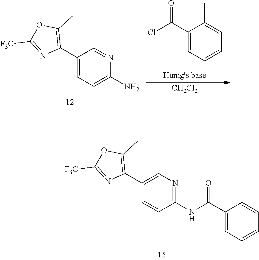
C1(C2=C(C)OC([F3C])=N2)=CC=C(N)N=C1.C1(C(Cl)=O)=CC=CC=C1C.[CH2Cl2].C1(C2=C(C)OC([F3C])=N2)=CN=C(NC(C2=CC=CC=C2C)=O)C=C1
